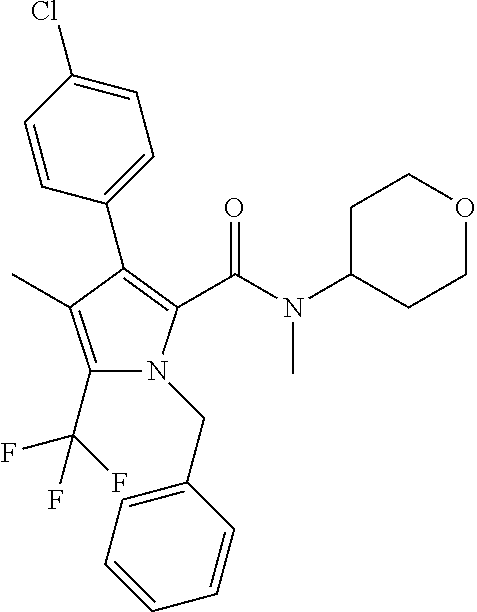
C1(C(F)(F)F)=C(C)C(C2=CC=C(Cl)C=C2)=C(C(N(C2CCOCC2)C)=O)N1CC1=CC=CC=C1
